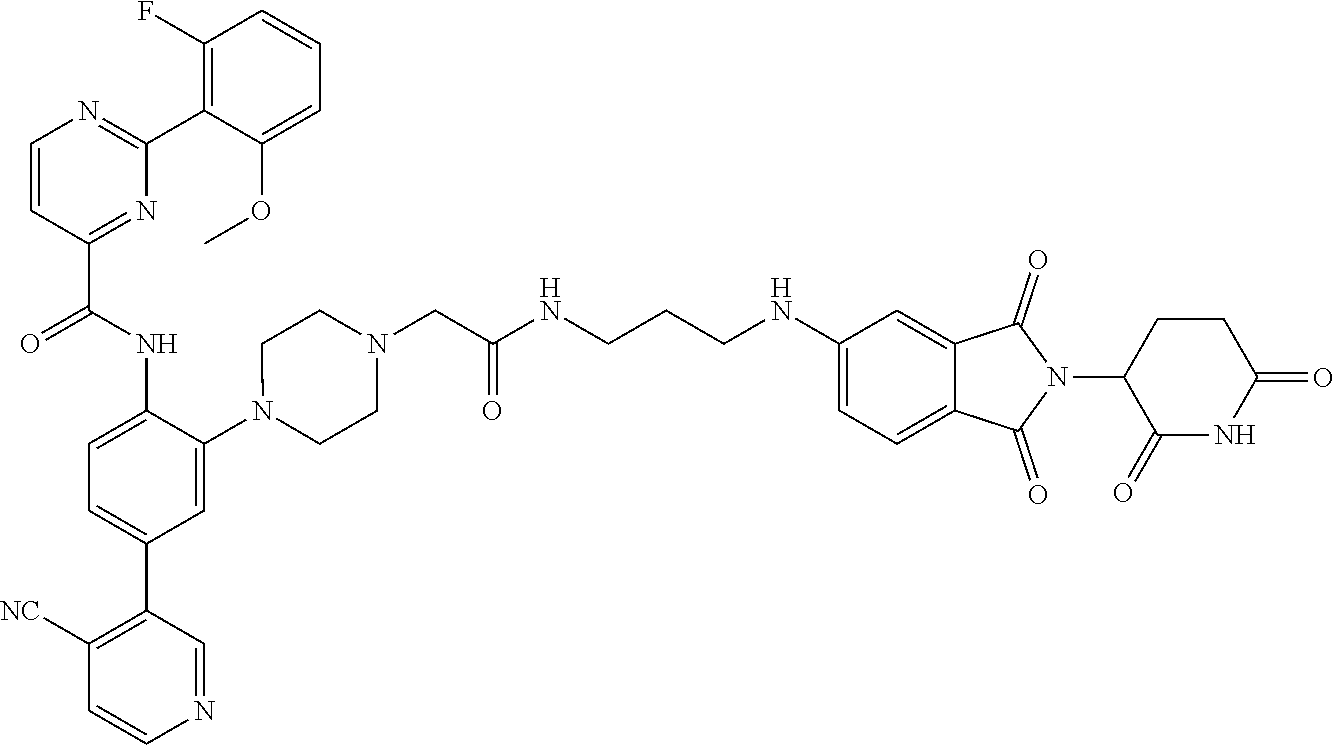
C1=CC(C(NC2=CC=C(C3=C([NC])C=CN=C3)C=C2N2CCN(CC(NCCCNC3=CC=C4C(=C3)C(=O)N(C3C(=O)NC(=O)CC3)C4=O)=O)CC2)=O)=NC(C2=C(F)C=CC=C2OC)=N1
